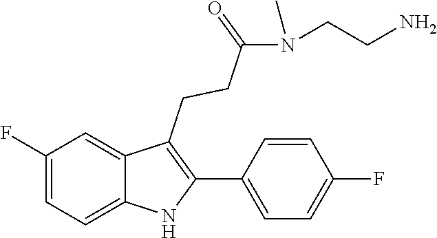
C1=CC(F)=CC=C1C1=C(CCC(N(C)CCN)=O)C2=CC(F)=CC=C2N1
